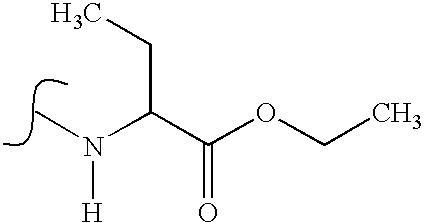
N(C)(C(C(OCC)=O)CC)[H]
